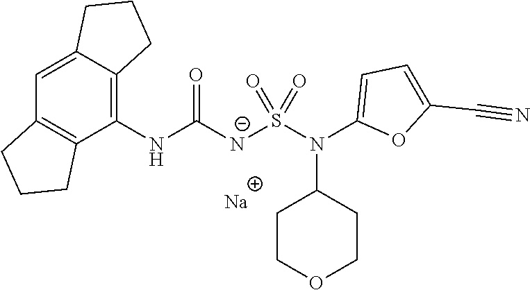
[Na].C1(NC([N-]S(N(C2=CC=C(C#N)O2)C2CCOCC2)(=O)=O)=O)=C2C(=CC3=C1CCC3)CCC2
